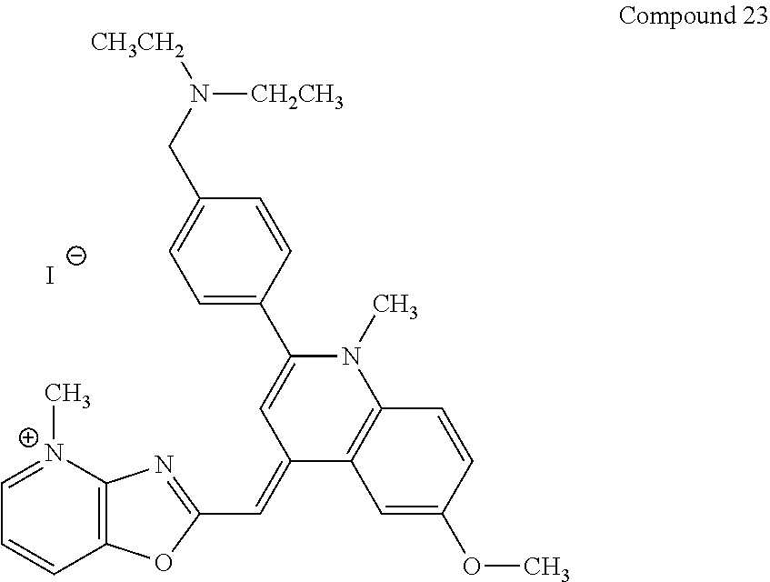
[I-].[N+]1(C)=CC=CC2=C1N=C(C=C1C=C(C3=CC=C(CN([CH2CH3])[CH3CH2])C=C3)N(C)C3=C1C=C(OC)C=C3)O2
